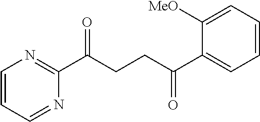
C1(C(CCC(C2=CC=CC=C2[MeO])=O)=O)=NC=CC=N1
